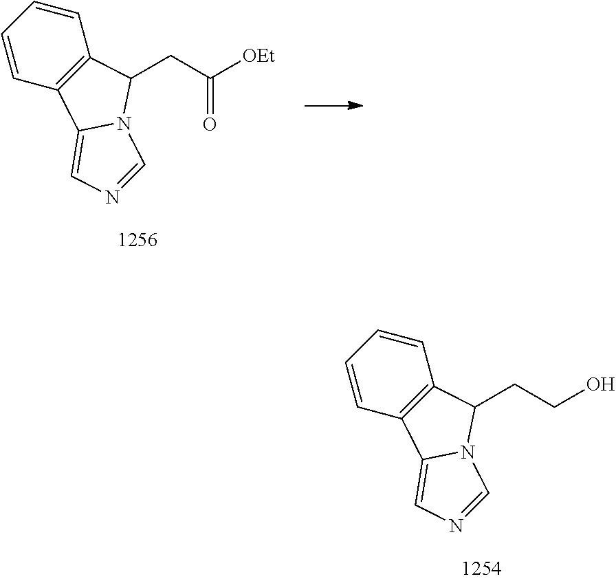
C1=CC=CC2=C1C1=CN=CN1C2CC([OEt])=O.C1=CC=CC2=C1C1=CN=CN1C2CCO
